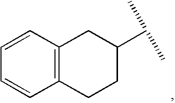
C12=C(CCC(C(C)C)C1)C=CC=C2
